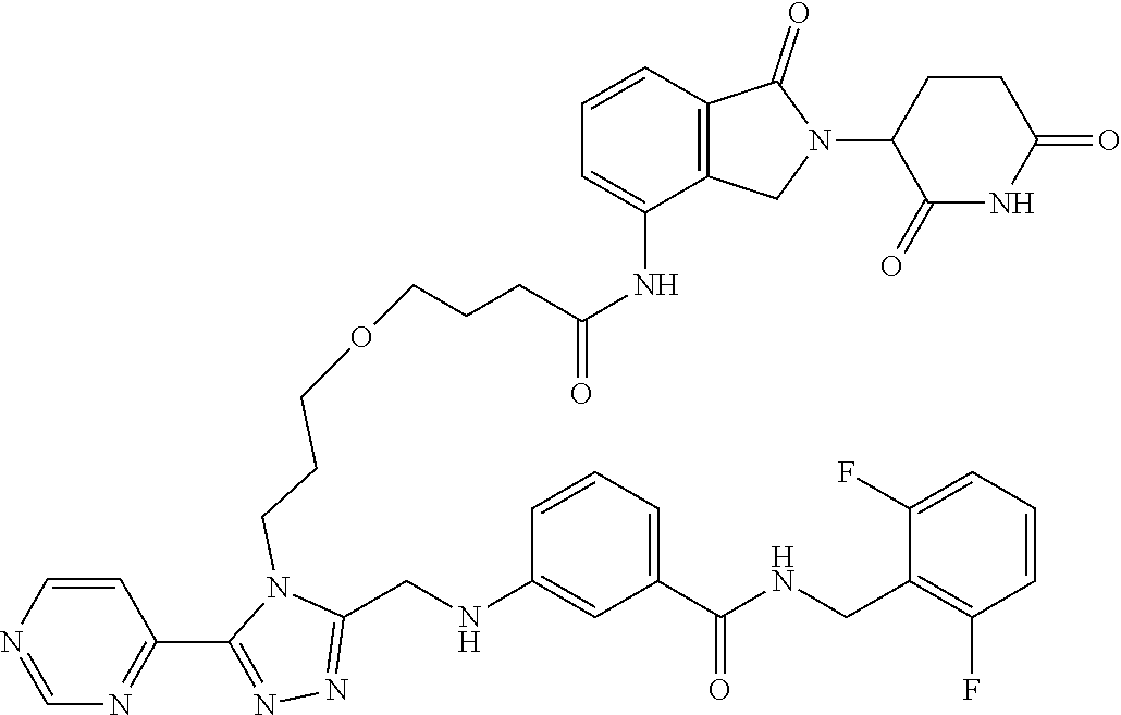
C(C(NC1=CC=CC2=C1CN(C1C(=O)NC(=O)CC1)C2=O)=O)CCOCCCN1C(CNC2=CC(C(NCC3=C(F)C=CC=C3F)=O)=CC=C2)=NN=C1C1=NC=NC=C1
